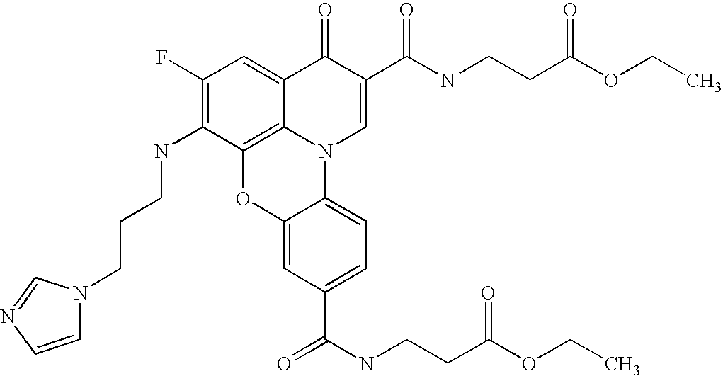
C1(F)=C(NCCCN2C=CN=C2)C2=C3C(=C1)C(=O)C(C(NCCC(OCC)=O)=O)=CN3C1=CC=C(C(=O)NCCC(OCC)=O)C=C1O2
